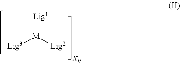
[Lig1][M]([Lig2])[Lig3].[X]
